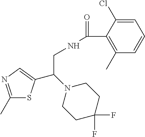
C1(C)=NC=C(C(N2CCC(F)(F)CC2)CNC(=O)C2=C(C)C=CC=C2Cl)S1
